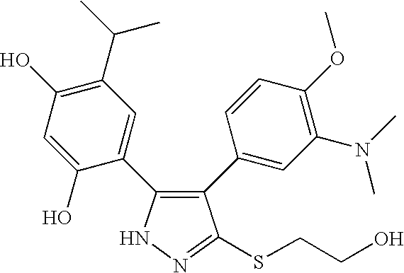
N1N=C(SCCO)C(C2=CC(N(C)C)=C(OC)C=C2)=C1C1=CC(C(C)C)=C(O)C=C1O
